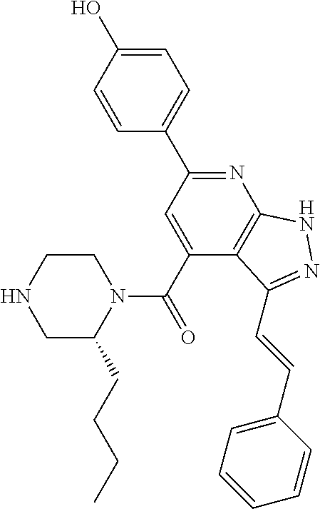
C1=C(O)C=CC(C2=NC3=C(C(C(=O)N4CCNCC4CCCC)=C2)C(C=CC2=CC=CC=C2)=NN3)=C1
